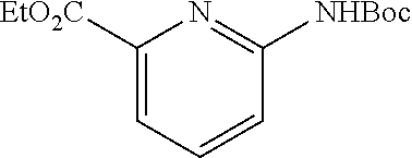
C1([EtO2C])=CC=CC([NHBoc])=N1
